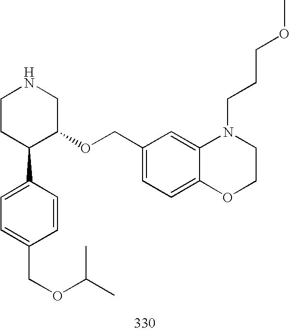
C1CC(C2=CC=C(COC(C)C)C=C2)C(OCC2=CC=C3C(=C2)N(CCCOC)CCO3)CN1
